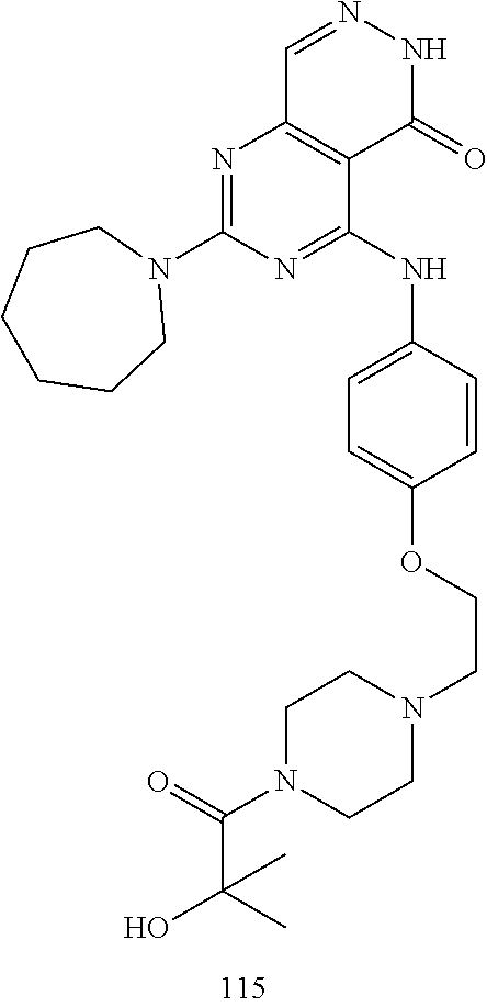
C1=NNC(=O)C2=C1N=C(N1CCCCCC1)N=C2NC1=CC=C(OCCN2CCN(C(=O)C(C)(O)C)CC2)C=C1
